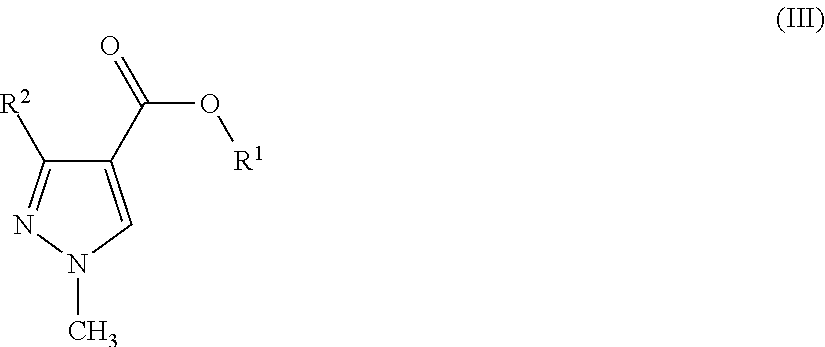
C1(C(=O)O[R1])=CN(C)N=C1[R2]
